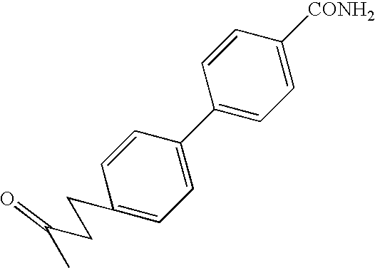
C1=CC(C2=CC=C(CCC(C)=O)C=C2)=CC=C1[CONH2]
